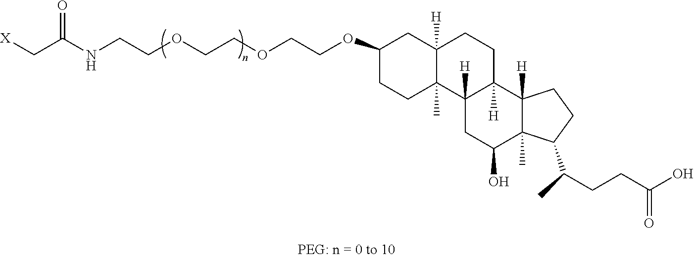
[X]CC(NCCOCCOCCOC1CCC2(C)C([H])(C1)CCC1([H])C2([H])CC(O)C2(C)C1([H])CCC2C(C)CCC(O)=O)=O
